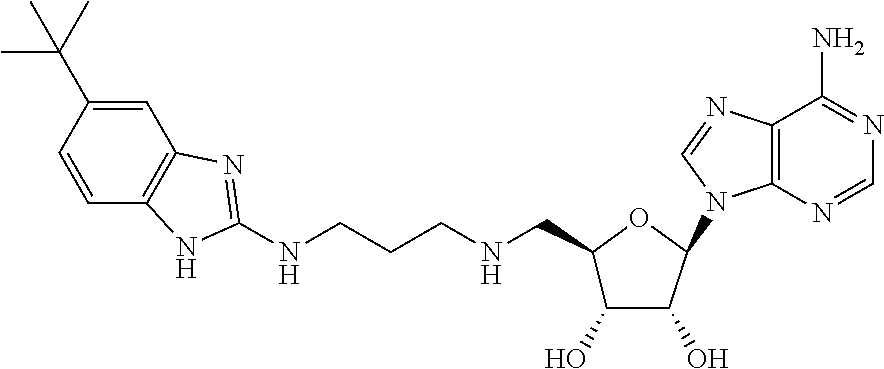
N(CCCNC1=NC2=C(C=CC(C(C)(C)C)=C2)N1)CC1C(O)C(O)C(N2C3=C(C(N)=NC=N3)N=C2)O1
